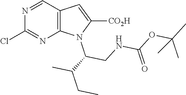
N1=CC2=C(N=C1Cl)N(C(C(CC)C)CNC(OC(C)(C)C)=O)C([CO2H])=C2
